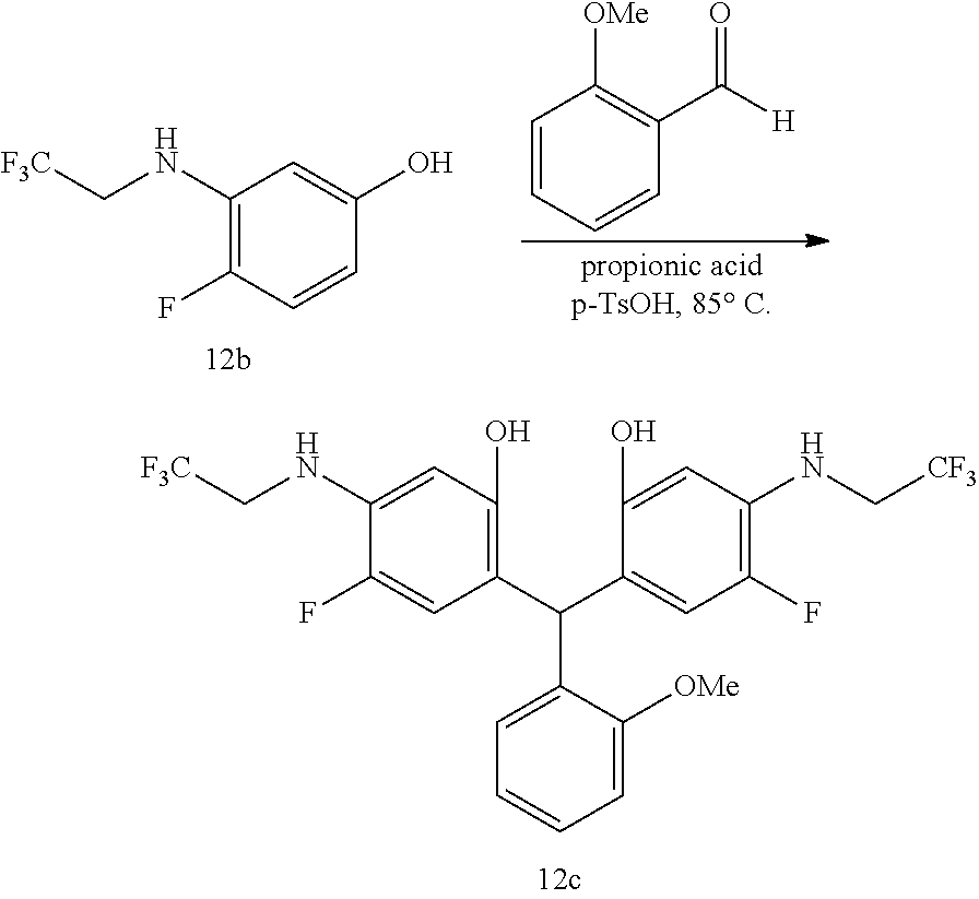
C1(NC[F3C])=CC(O)=C(C(C2=CC(F)=C(NC[CF3])C=C2O)C2=CC=CC=C2[OMe])C=C1F.C1(NC[F3C])=C(F)C=CC(O)=C1.C1=CC=CC(C([H])=O)=C1[OMe]
